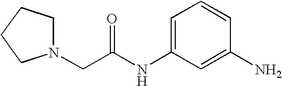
C1=C(NC(CN2CCCC2)=O)C=C(N)C=C1
